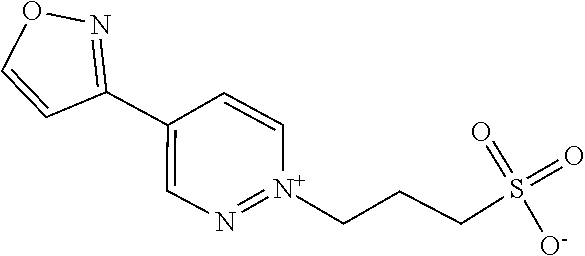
S(=O)(CCC[N+]1=NC=C(C2=NOC=C2)C=C1)(=O)[O-]
